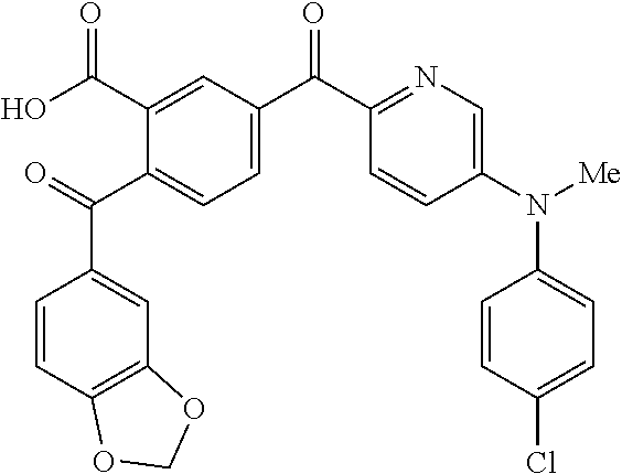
O=C(C1=CC=C(C(C2=NC=C(N([Me])C3=CC=C(Cl)C=C3)C=C2)=O)C=C1C(O)=O)C1=CC2=C(C=C1)OCO2
